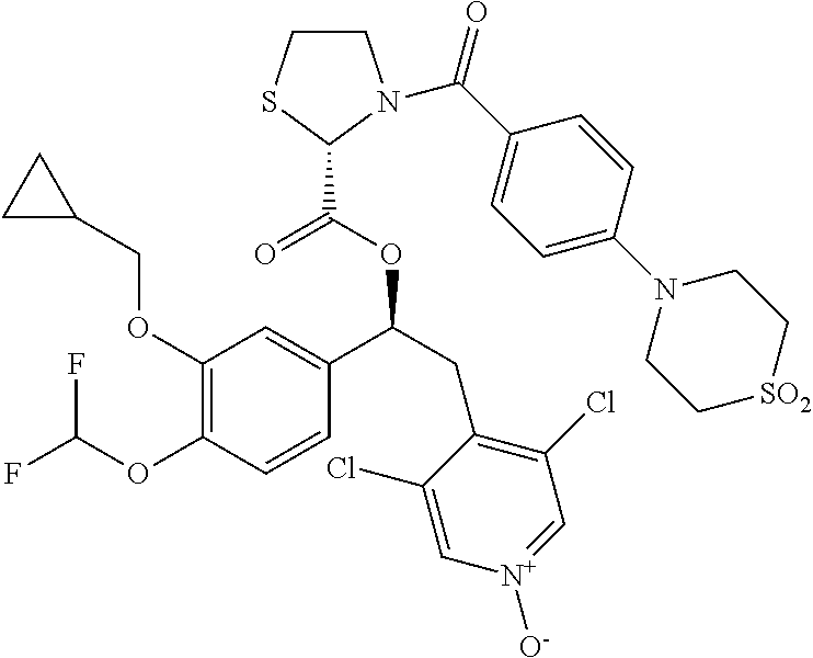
C1(OCC2CC2)=C(OC(F)F)C=CC(C(CC2=C(Cl)C=[N+]([O-])C=C2Cl)OC(C2N(C(C3=CC=C(N4CC[SO2]CC4)C=C3)=O)CCS2)=O)=C1
